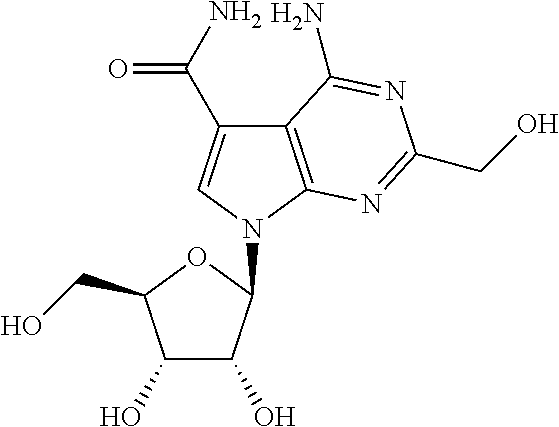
C12=C(N(C3C(O)C(O)C(CO)O3)C=C1C(N)=O)N=C(CO)N=C2N
